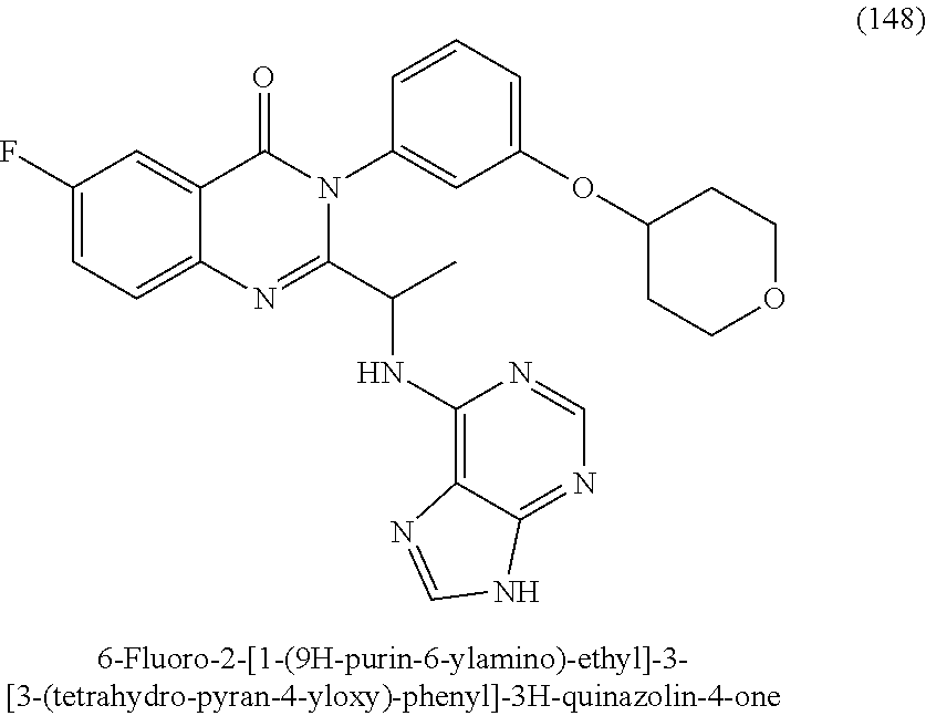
C1(F)=CC=C2C(=C1)C(=O)N(C1=CC(OC3CCOCC3)=CC=C1)C(C(C)NC1=C3C(=NC=N1)NC=N3)=N2
